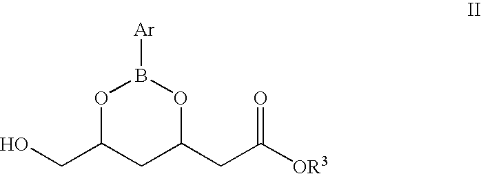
OCC1CC(CC([OR3])=O)OB([Ar])O1
